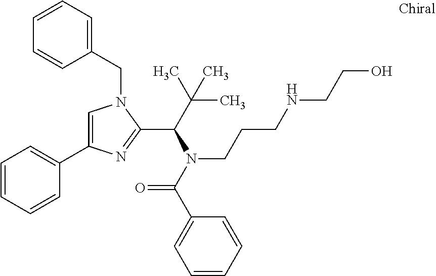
C1=C(C2=CC=CC=C2)N=C(C(C(C)(C)C)N(C(C2=CC=CC=C2)=O)CCCNCCO)N1CC1=CC=CC=C1
